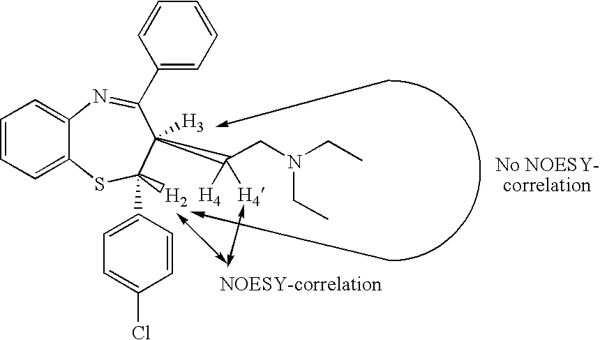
C1=CC=C2C(=C1)N=C(C1=CC=CC=C1)C([H3])(C(CN(CC)CC)([H4])[H4])C([H2])(C1=CC=C(Cl)C=C1)S2
